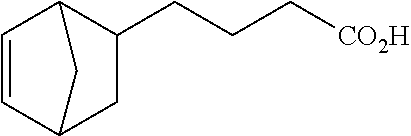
C1=CC2CC(CCC[CO2H])C1C2
